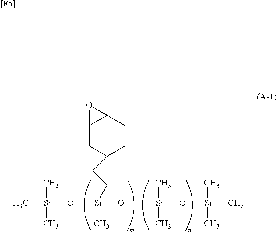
C[Si](C)(C)O[Si](O[Si](C)(C)O[Si](C)(C)C)(C)CCC1CCC2C(C1)O2.[[F5]]
